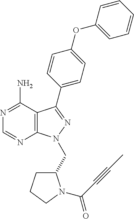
C12=C(C(N)=NC=N1)C(C1=CC=C(OC3=CC=CC=C3)C=C1)=NN2CC1CCCN1C(C#CC)=O
